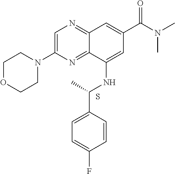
C1=C(N2CCOCC2)N=C2C(=N1)C=C(C(N(C)C)=O)C=C2NC(C1=CC=C(F)C=C1)C.S
